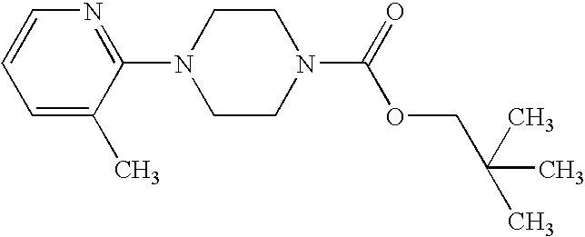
C1=C(C)C(N2CCN(C(=O)OCC(C)(C)C)CC2)=NC=C1
